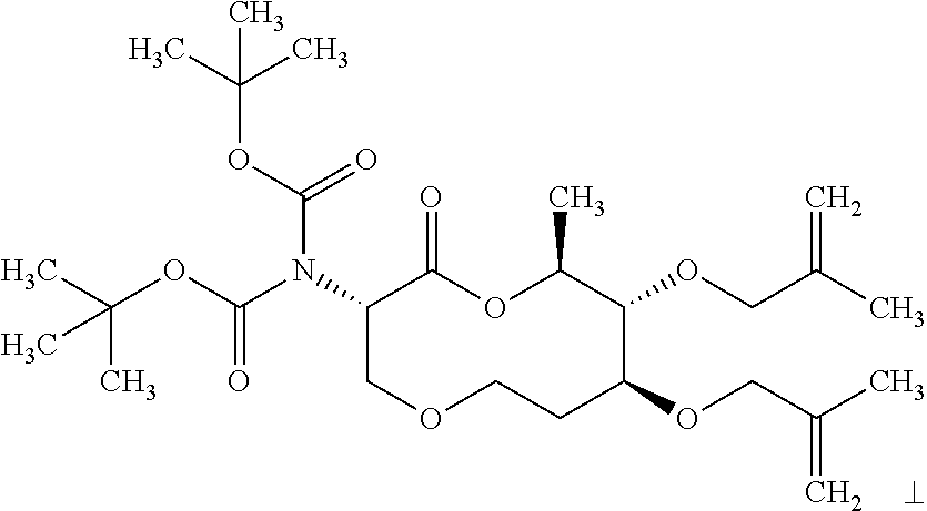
N(C1COCCC(OCC(C)=C)C(OCC(C)=C)C(C)OC1=O)(C(OC(C)(C)C)=O)C(OC(C)(C)C)=O
